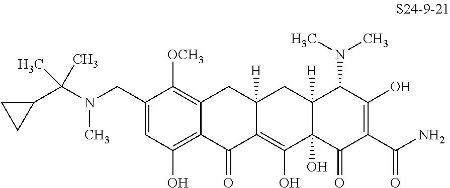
C1(CN(C(C)(C)C2CC2)C)=CC(O)=C2C(=C1[OCH3])CC1([H])C(=C(O)C3(O)C([H])(C1)C(N(C)C)C(O)=C(C(N)=O)C3=O)C2=O
